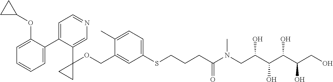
C1=C(COC2(C3=CN=CC=C3C3=CC=CC=C3OC3CC3)CC2)C(C)=CC=C1SCCCC(N(CC(C(C(C(CO)O)O)O)O)C)=O
